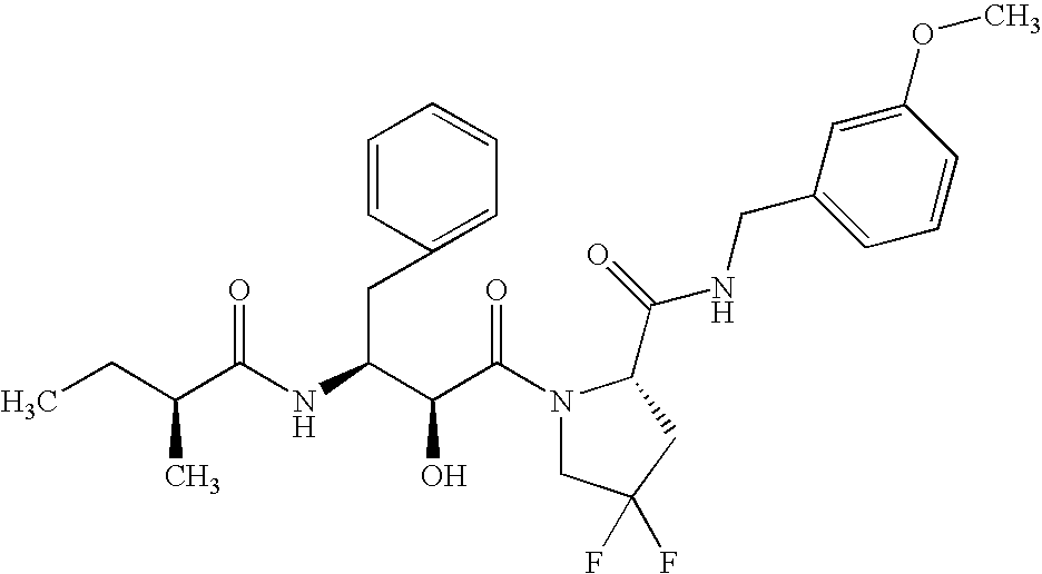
C(C(N1CC(F)(F)CC1C(NCC1=CC=CC(OC)=C1)=O)=O)(O)C(CC1=CC=CC=C1)NC(C(CC)C)=O
